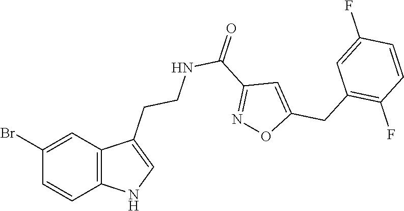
C12=C(C=C(Br)C=C1)C(CCNC(C1=NOC(CC3=C(F)C=CC(F)=C3)=C1)=O)=CN2
